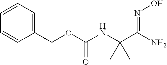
N(C(OCC1=CC=CC=C1)=O)C(C(N)=NO)(C)C
